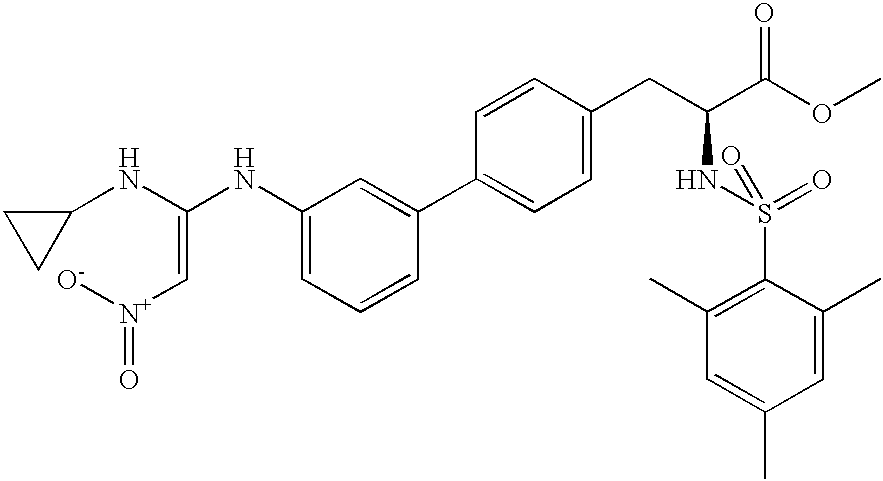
C1(C2=CC(NC(=C[N+]([O-])=O)NC3CC3)=CC=C2)=CC=C(CC(C(OC)=O)NS(=O)(=O)C2=C(C)C=C(C)C=C2C)C=C1
